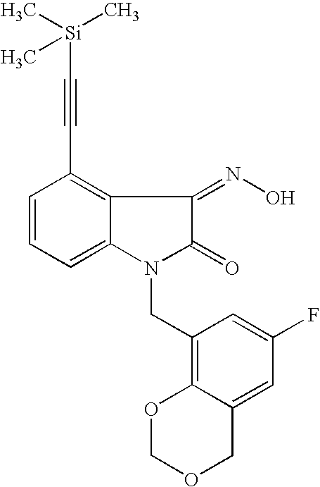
C1=CC=C2C(=C1C#C[Si](C)(C)C)C(=NO)C(=O)N2CC1=C2C(=CC(F)=C1)COCO2
